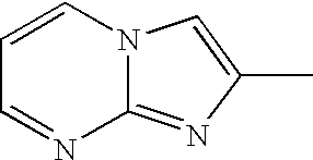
C1=NC2=NC(C)=CN2C=C1
